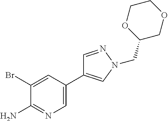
C1=NN(CC2COCCO2)C=C1C1=CN=C(N)C(Br)=C1
